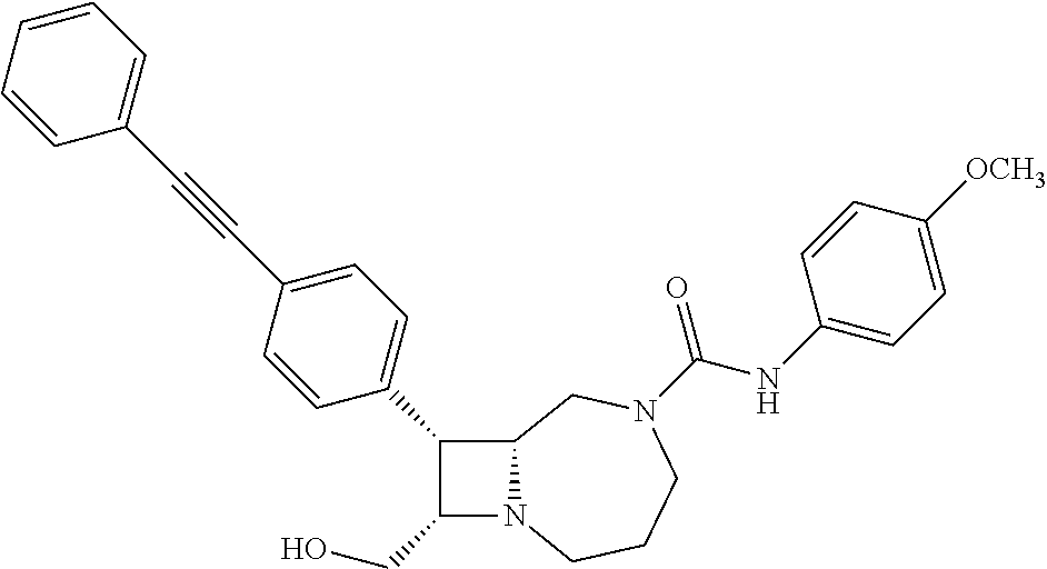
C1(CO)N2C(C1C1=CC=C(C#CC3=CC=CC=C3)C=C1)CN(C(NC1=CC=C([OCH3])C=C1)=O)CCC2
